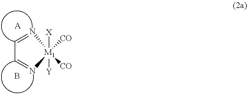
C1=N[M1]([CO])([CO])([X])([Y])N=C1.[A].B
